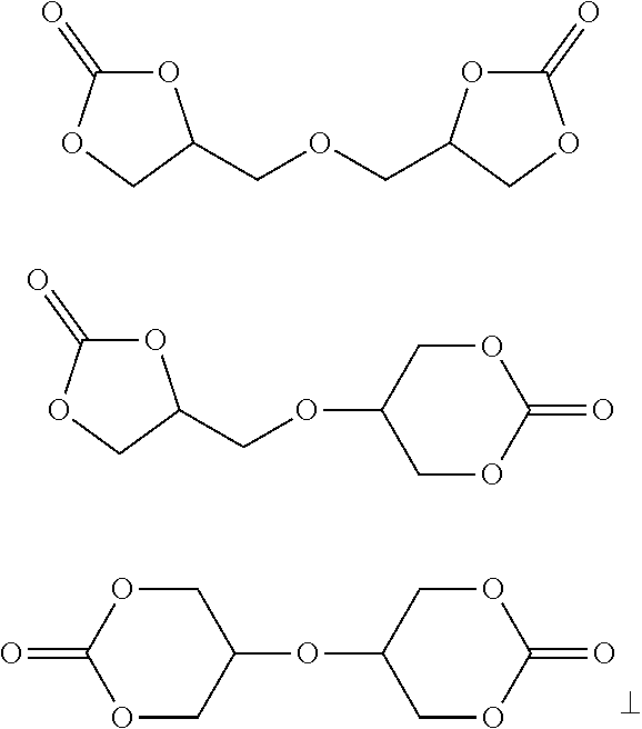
O(C1COC(=O)OC1)C1COC(=O)OC1.O1C(=O)OCC1COCC1OC(=O)OC1.O1C(=O)OCC1COC1COC(=O)OC1
